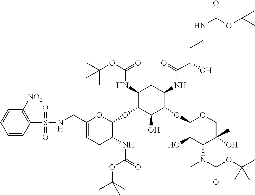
C1(NC(OC(C)(C)C)=O)C(OC2OC(CNS(C3=C([NO2])C=CC=C3)(=O)=O)=CCC2NC(=O)OC(C)(C)C)C(O)C(OC2C(O)C(N(C)C(OC(C)(C)C)=O)C(O)(C)CO2)C(NC(C(O)CCNC(=O)OC(C)(C)C)=O)C1
